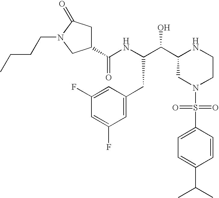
C1(C(NC(C(C2CN(S(C3=CC=C(C(C)C)C=C3)(=O)=O)CCN2)O)CC2=CC(F)=CC(F)=C2)=O)CC(=O)N(CCCC)C1
